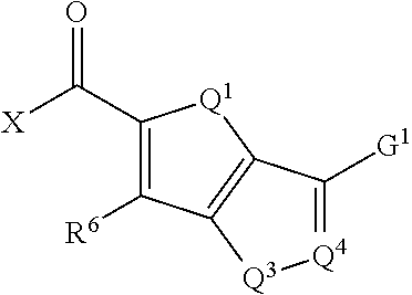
C1(C([X])=O)=C([R6])C2=C([Q1]1)C([G1])=[Q4][Q3]2
